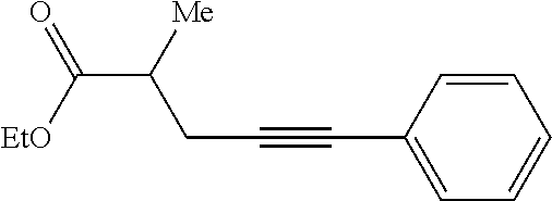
C(C([Me])CC#CC1=CC=CC=C1)([EtO])=O
